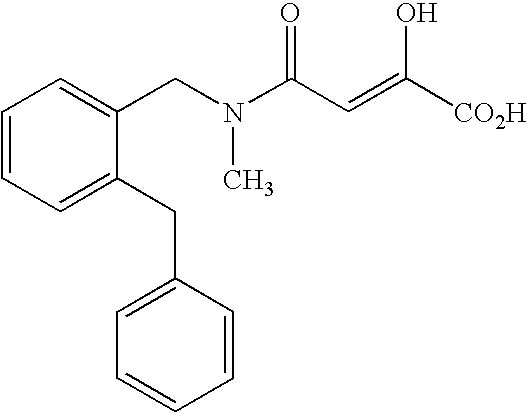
C1=CC=C(CC2=CC=CC=C2)C(CN(C(C=C(O)[CO2H])=O)C)=C1
